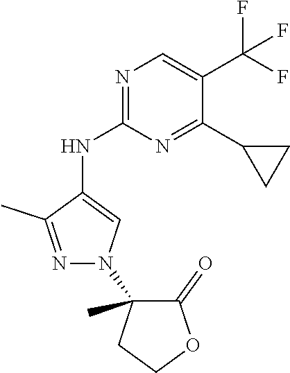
CC1(N2N=C(C)C(NC3=NC=C(C(F)(F)F)C(C4CC4)=N3)=C2)CCOC1=O
